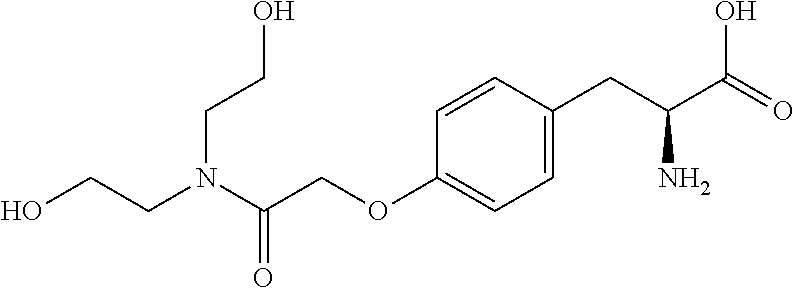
C(N(C(COC1=CC=C(CC(C(=O)O)N)C=C1)=O)CCO)CO
